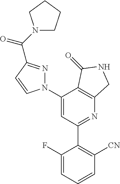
C1(N2N=C(C(N3CCCC3)=O)C=C2)=CC(C2=C([CN])C=CC=C2F)=NC2=C1C(=O)NC2
